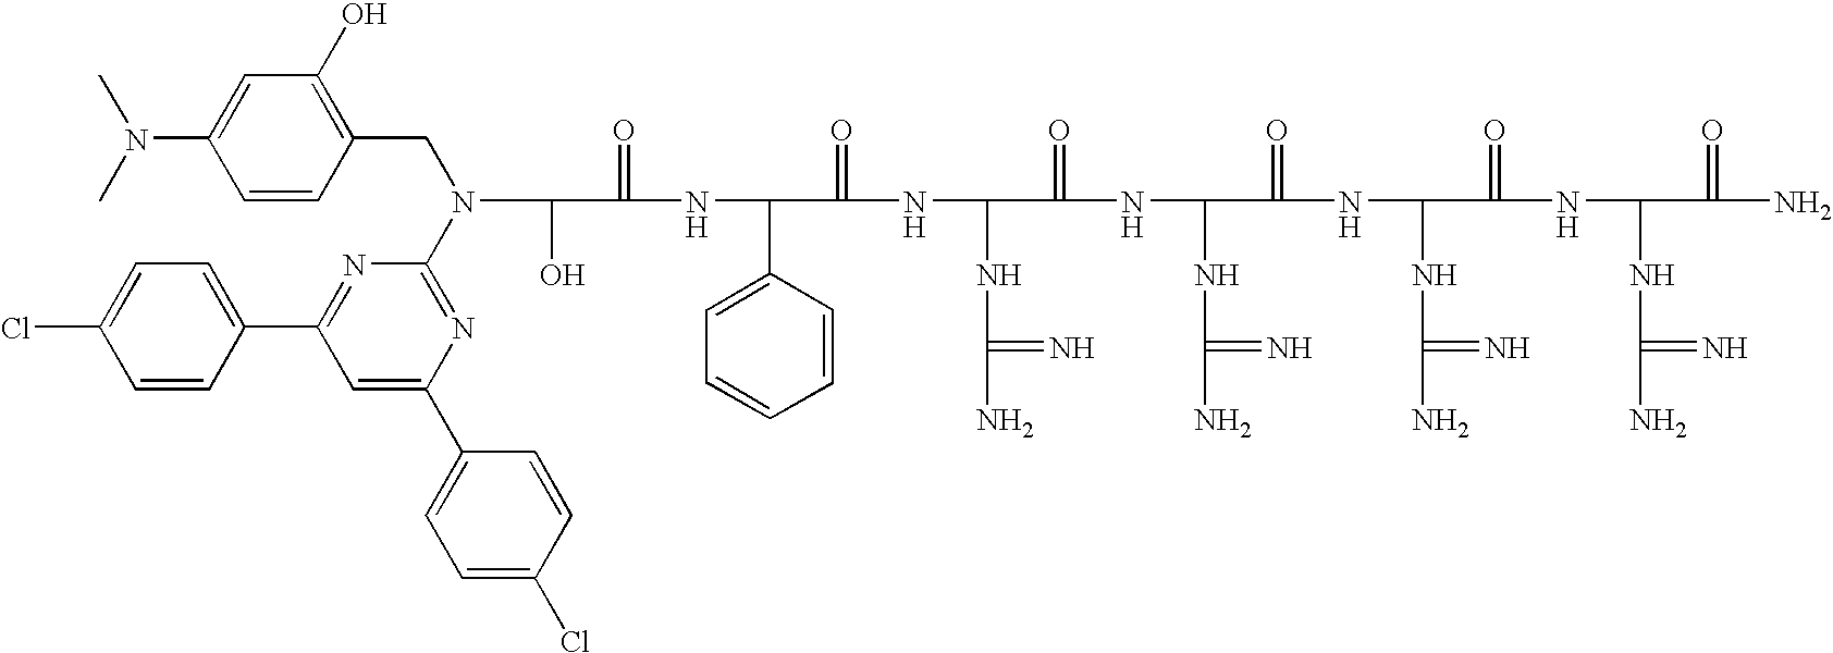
OC(C(=O)NC(C1=CC=CC=C1)C(=O)NC(NC(N)=N)C(=O)NC(NC(N)=N)C(=O)NC(NC(N)=N)C(=O)NC(NC(N)=N)C(=O)N)N(CC1=C(O)C=C(N(C)C)C=C1)C1=NC(C2=CC=C(Cl)C=C2)=CC(C2=CC=C(Cl)C=C2)=N1
